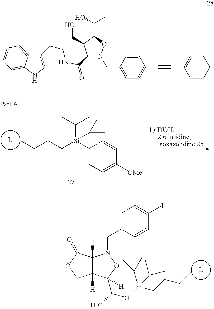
C1([Si](CCCC)(C(C)C)C(C)C)=CC=C([OMe])C=C1.[L].C12([H])C([H])(C(=O)OC1)N(CC1=CC=C(I)C=C1)OC2(C(O[Si](CCCC)(C(C)C)C(C)C)C)[H].[L].C1(CCNC(=O)C2N(CC3=CC=C(C#CC4=CCCCC4)C=C3)OC(C(O)C)C2CO)=CNC2=CC=CC=C12
